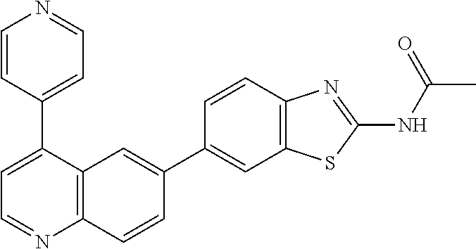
C1=CC(C2=CC=NC3=C2C=C(C2=CC4=C(C=C2)N=C(NC(C)=O)S4)C=C3)=CC=N1
